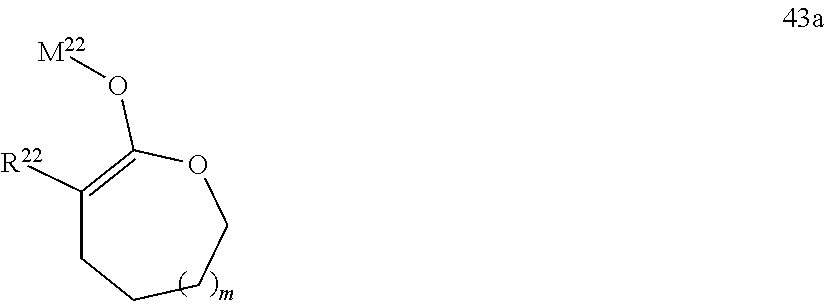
C1([R22])=C(O[M22])OCCCC1
